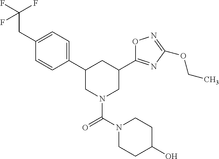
C1(C2CN(C(N3CCC(O)CC3)=O)CC(C3=NC(OCC)=NO3)C2)=CC=C(CC(F)(F)F)C=C1
